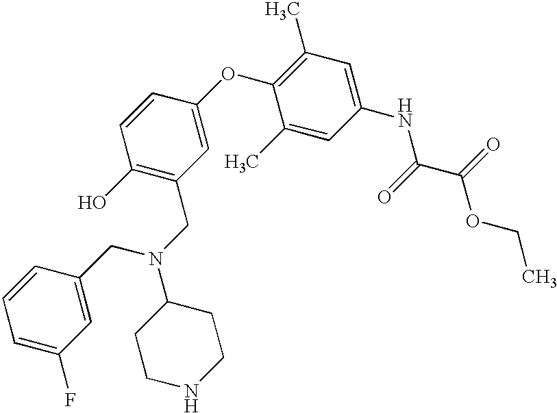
C1(NC(C(OCC)=O)=O)=CC(C)=C(OC2=CC(CN(CC3=CC(F)=CC=C3)C3CCNCC3)=C(O)C=C2)C(C)=C1
